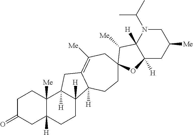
C1C(=O)CC2([H])C([Me])(C1)C1([H])C([H])(CC2)C2([H])C(=C([Me])CC3(CC2)C([Me])C2([H])C([H])(CC([Me])CN2C(C)C)O3)C1
